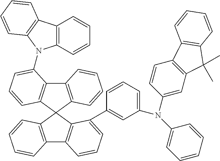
C12=C(C3(C4=C1C(N1C5=C(C=CC=C5)C5=C1C=CC=C5)=CC=C4)C1=C(C4=C3C(C3=CC(N(C5=CC=CC=C5)C5=CC6=C(C=C5)C5=C(C6(C)C)C=CC=C5)=CC=C3)=CC=C4)C=CC=C1)C=CC=C2
